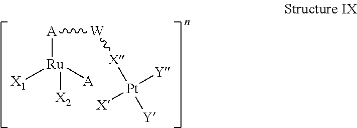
[X1][Ru]([A])([A][W][X][Pt]([Y])([Y])[X])[X2]
